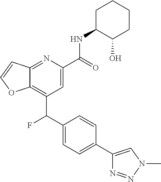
C12=C(C(C3=CC=C(C4=CN(C)N=N4)C=C3)F)C=C(C(NC3C(O)CCCC3)=O)N=C1C=CO2
